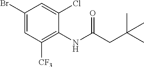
BrC1=CC([CF3])=C(NC(CC(C)(C)C)=O)C(Cl)=C1
